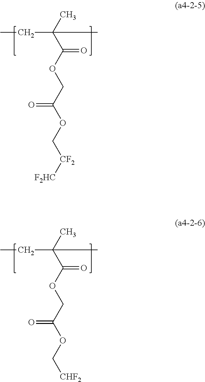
CC(C(OCC(OC[CF2][F2HC])=O)=O)(CC)C.CC(C(OCC(OC[CHF2])=O)=O)(CC)C
